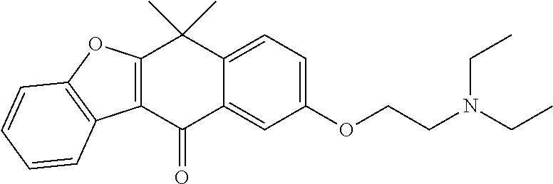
C12=CC(OCCN(CC)CC)=CC=C1C(C)(C)C1=C(C2=O)C2=C(O1)C=CC=C2
